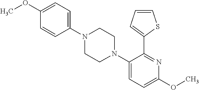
C1(C2=CC=CS2)=NC(OC)=CC=C1N1CCN(C2=CC=C(OC)C=C2)CC1
